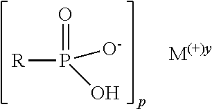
O=P([O-])(O)[R]
